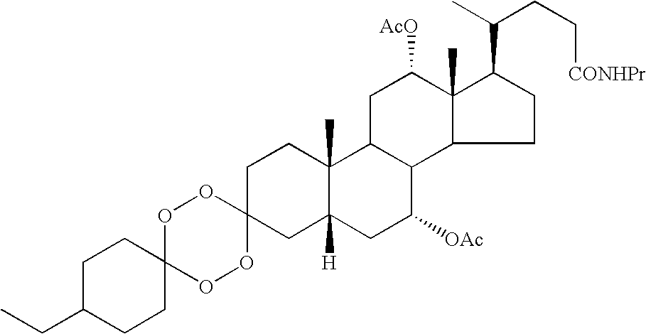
O1C2(OOC3(O1)CC1([H])C(C)(CC3)C3C(C([OAc])C1)C1C(C)(C([AcO])C3)C(C(C)CC[CONHPr])CC1)CCC(CC)CC2
